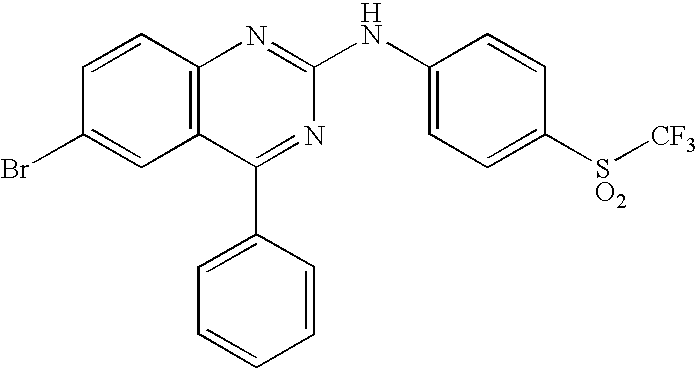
C12=C(C=CC(Br)=C1)N=C(NC1=CC=C([SO2][CF3])C=C1)N=C2C1=CC=CC=C1
